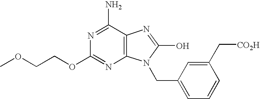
C12=C(C(N)=NC(OCCOC)=N1)N=C(O)N2CC1=CC=CC(C[CO2H])=C1
